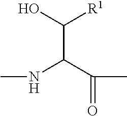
C(C([R1])O)(NC)C(C)=O
